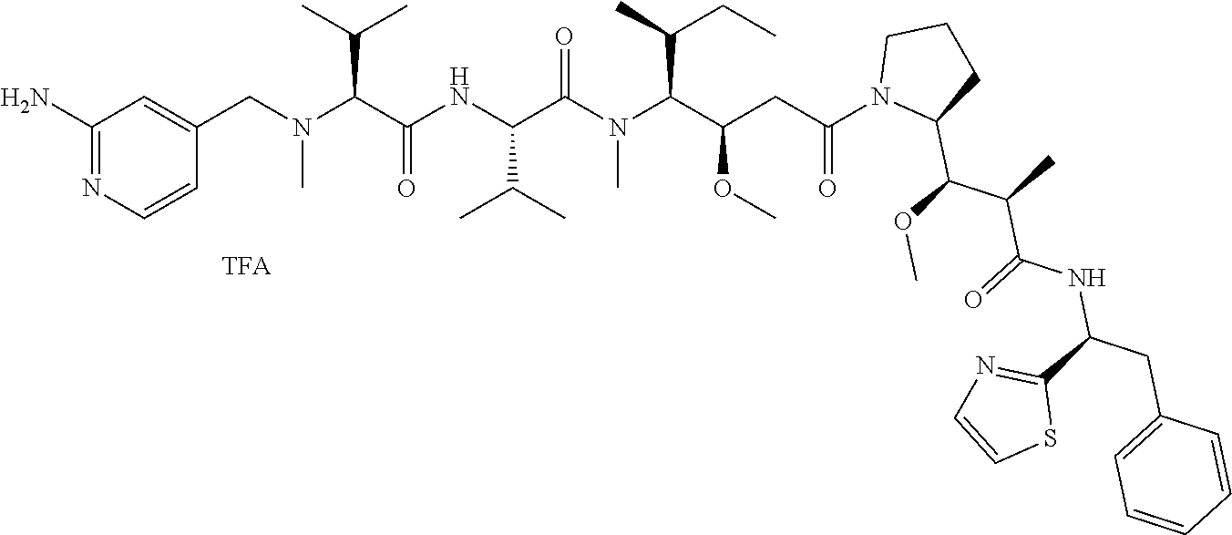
NC1=NC=CC(CN(C(C(NC(C(N(C(C(CC(=O)N2C(C(OC)C(C)C(=O)NC(CC3=CC=CC=C3)C3=NC=CS3)CCC2)OC)C(C)CC)C)=O)C(C)C)=O)C(C)C)C)=C1
